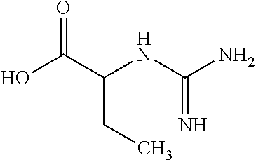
OC(C(NC(N)=N)CC)=O
